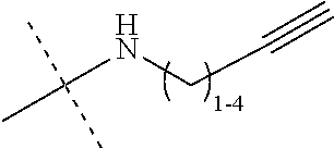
C(NCC#C)(C)(C)C
